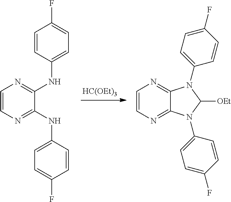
C1=CN=C(NC2=CC=C(F)C=C2)C(NC2=CC=C(F)C=C2)=N1.[HC(OEt)3].C1=CN=C2C(=N1)N(C1=CC=C(F)C=C1)C([OEt])N2C1=CC=C(F)C=C1
